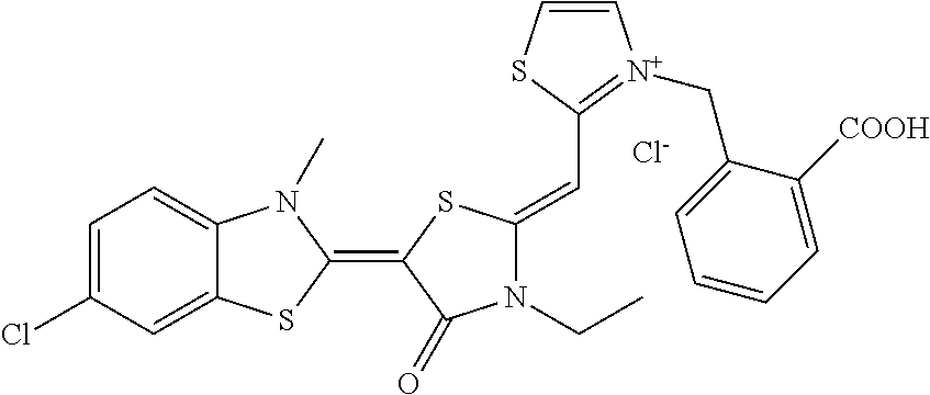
[Cl-].C1=C(Cl)C=C2C(=C1)N(C)C(=C1C(=O)N(CC)C(=CC3=[N+](CC4=CC=CC=C4[COOH])C=CS3)S1)S2
